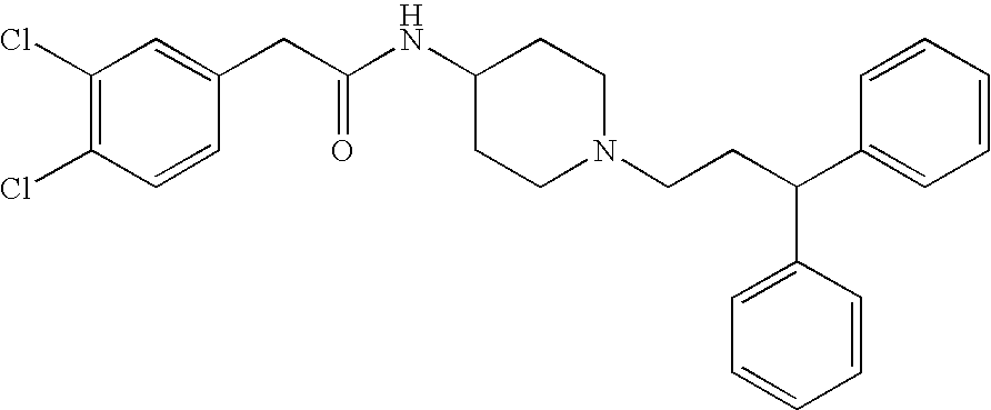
C1(Cl)=C(Cl)C=CC(CC(NC2CCN(CCC(C3=CC=CC=C3)C3=CC=CC=C3)CC2)=O)=C1
